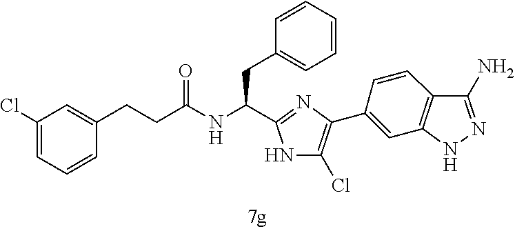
C(CC1=CC=CC=C1)(C1=NC(C2=CC3=C(C=C2)C(N)=NN3)=C(Cl)N1)NC(CCC1=CC(Cl)=CC=C1)=O
